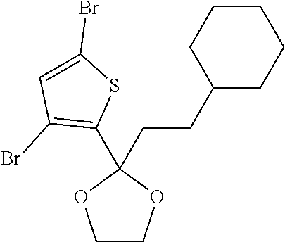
C1CCC(CCC2(C3=C(Br)C=C(Br)S3)OCCO2)CC1
